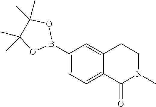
O1B(C2=CC=C3C(=O)N(C)CCC3=C2)OC(C)(C)C1(C)C
